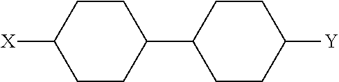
[X]C1CCC(C2CCC([Y])CC2)CC1
